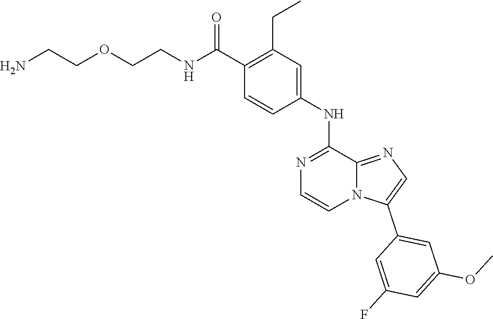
C1(C(NCCOCCN)=O)=C(CC)C=C(NC2=NC=CN3C2=NC=C3C2=CC(OC)=CC(F)=C2)C=C1
